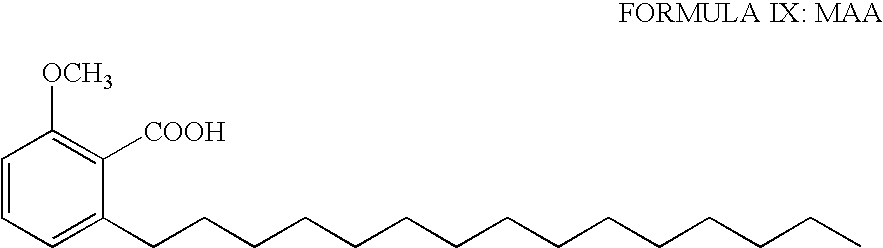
C1=CC=C(CCCCCCCCCCCCCCC)C([COOH])=C1[OCH3]
